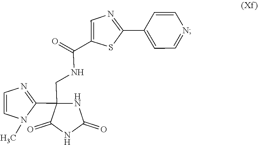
C1=CN(C)C(C2(CNC(C3=CN=C(C4=CC=NC=C4)S3)=O)NC(=O)NC2=O)=N1
